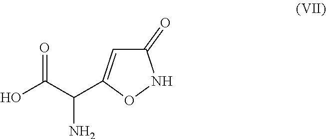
OC(C(N)C1=CC(=O)NO1)=O
